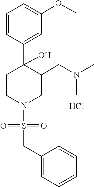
C1=C(OC)C=C(C2(O)C(CN(C)C)CN(S(CC3=CC=CC=C3)(=O)=O)CC2)C=C1.Cl
